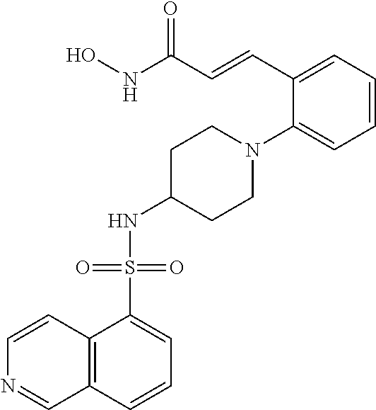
C12=C(C=CC=C1S(NC1CCN(C3=CC=CC=C3C=CC(NO)=O)CC1)(=O)=O)C=NC=C2
